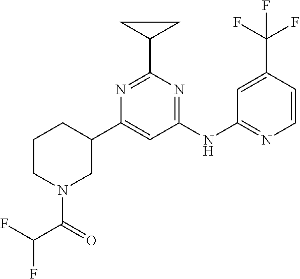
C1CN(C(C(F)F)=O)CC(C2=CC(NC3=NC=CC(C(F)(F)F)=C3)=NC(C3CC3)=N2)C1
